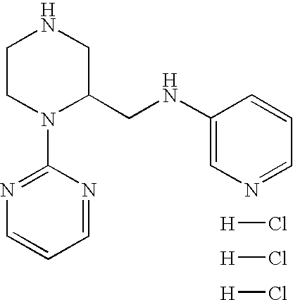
C1CN(C2=NC=CC=N2)C(CNC2=CN=CC=C2)CN1.[H]Cl.[H]Cl.[H]Cl
